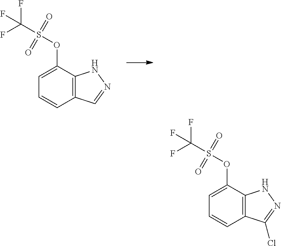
C12=C(C(OS(C(F)(F)F)(=O)=O)=CC=C1)NN=C2.C12=C(C(OS(C(F)(F)F)(=O)=O)=CC=C1)NN=C2Cl
